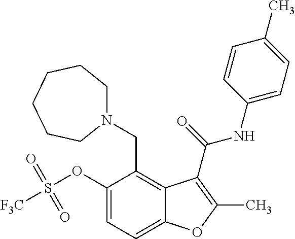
C1(OS([F3C])(=O)=O)=CC=C2C(=C1CN1CCCCCC1)C(C(=O)NC1=CC=C(C)C=C1)=C(C)O2
